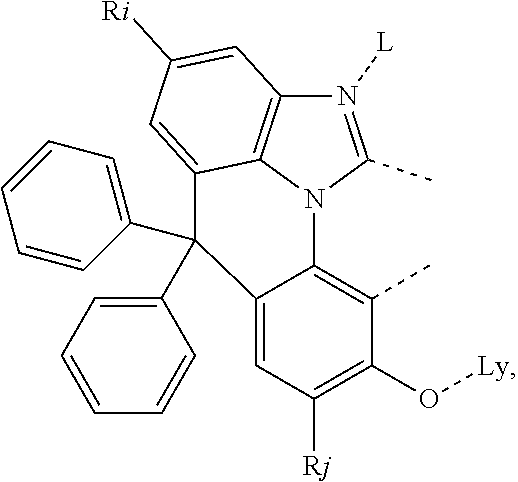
N1([L])=C(C)N2C3=C1C=C([Ri])C=C3C(C1=CC=CC=C1)(C1=CC=CC=C1)C1=CC([Rj])=C(O[Ly])C(C)=C21
